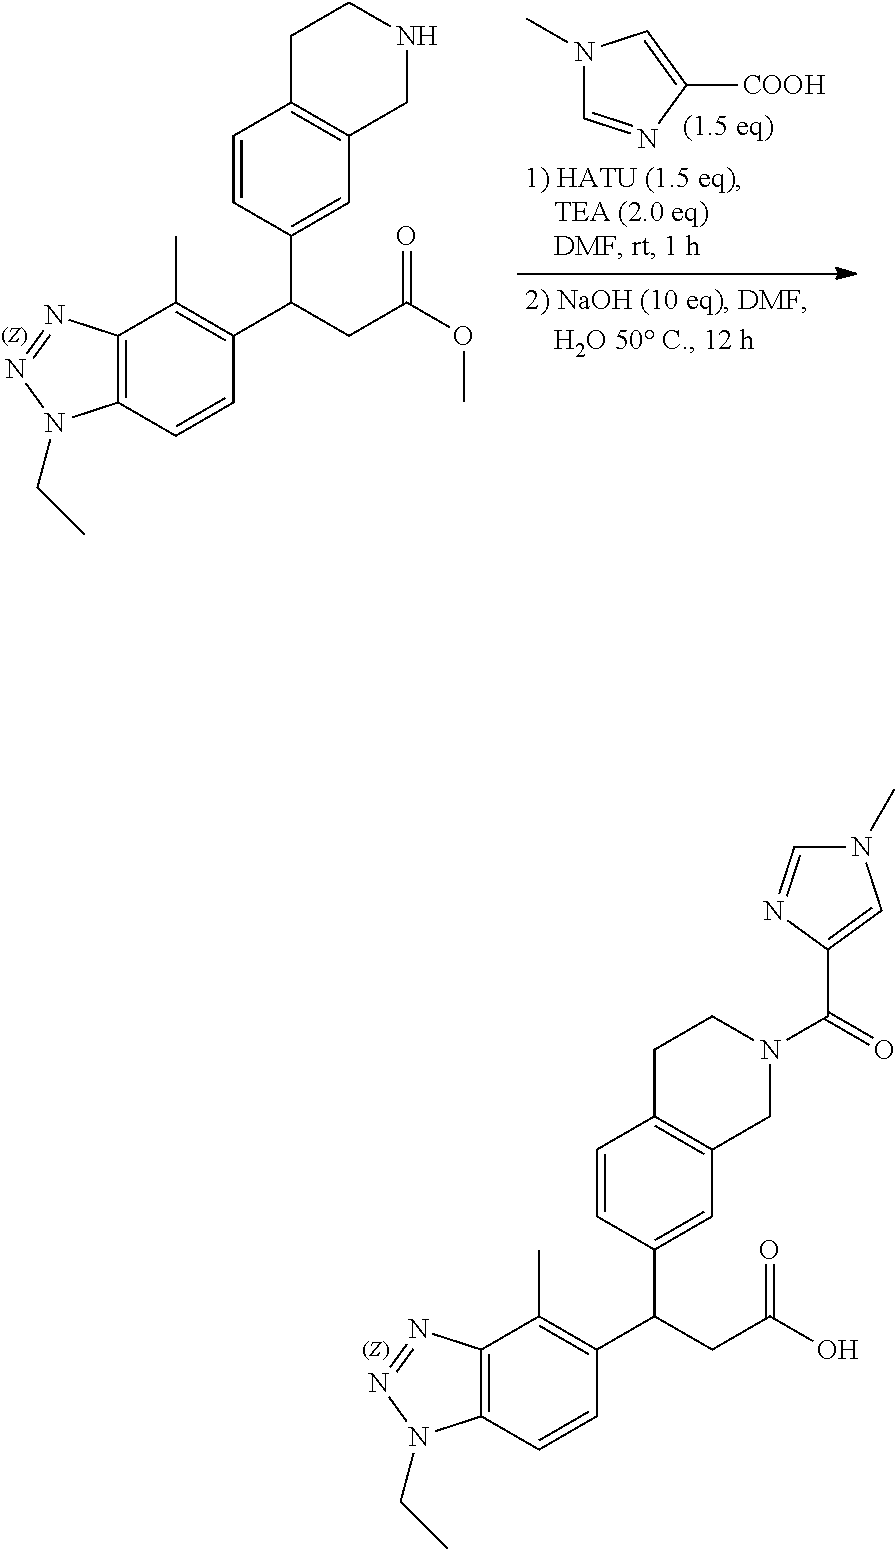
C1=CC(C(CC(O)=O)C2=C(C)C3=C(C=C2)N(CC)N=N3)=CC2=C1CCN(C(=O)C1=CN(C)C=N1)C2.C1=CC(C(CC(OC)=O)C2=C(C)C3=C(C=C2)N(CC)N=N3)=CC2=C1CCNC2.C1([COOH])=CN(C)C=N1
